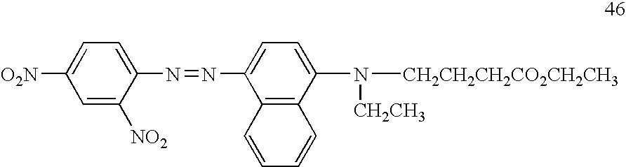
C1=C([NO2])C(N=NC2=CC=C(N([CH2CH2CH2CO2CH2CH3])[CH2CH3])C3=C2C=CC=C3)=CC=C1[O2N]
